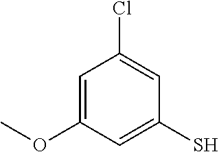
C1=C(OC)C=C(S)C=C1Cl
